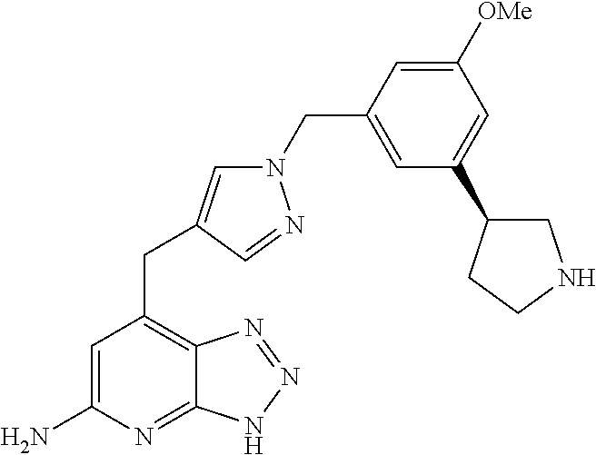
C1=C(N)N=C2C(=C1CC1=CN(CC3=CC(C4CNCC4)=CC([OMe])=C3)N=C1)N=NN2
